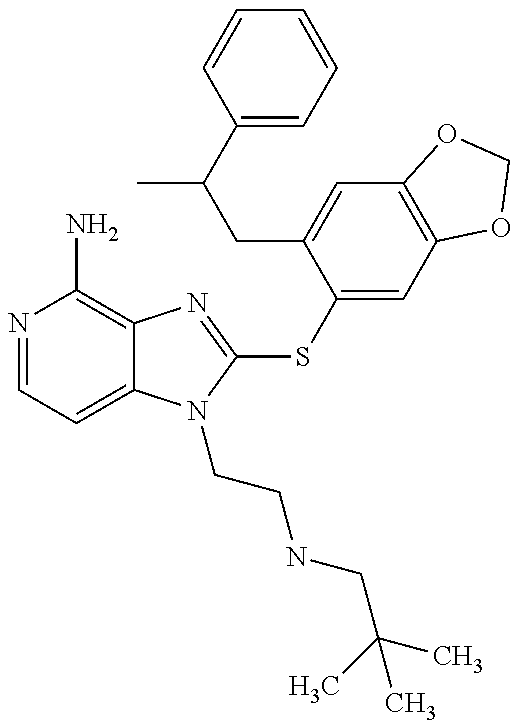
N1=CC=C2C(=C1N)N=C(SC1=CC3=C(C=C1CC(C1=CC=CC=C1)C)OCO3)N2CCNCC(C)(C)C
